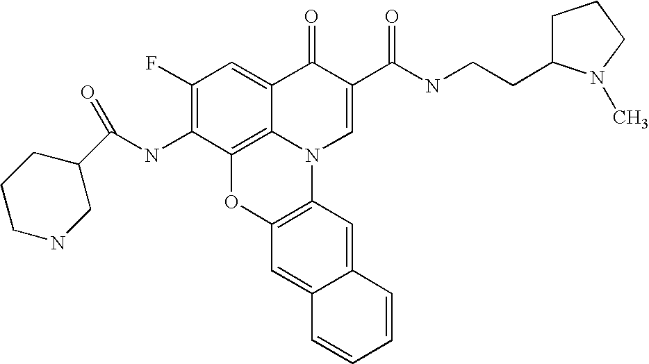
C1(F)=C(NC(C2CNCCC2)=O)C2=C3C(=C1)C(=O)C(C(=O)NCCC1CCCN1C)=CN3C1=C(O2)C=C2C(=C1)C=CC=C2
